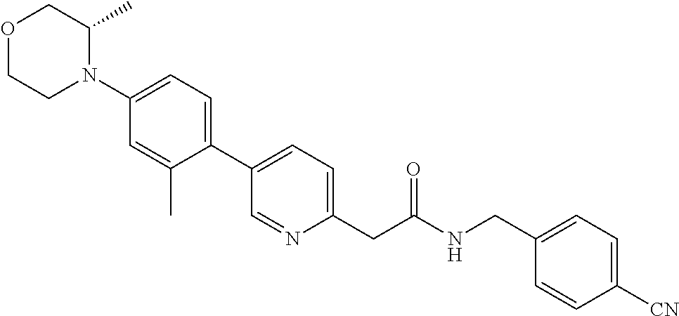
N1(C2=CC=C(C3=CC=C(CC(NCC4=CC=C([CN])C=C4)=O)N=C3)C(C)=C2)C(C)COCC1
